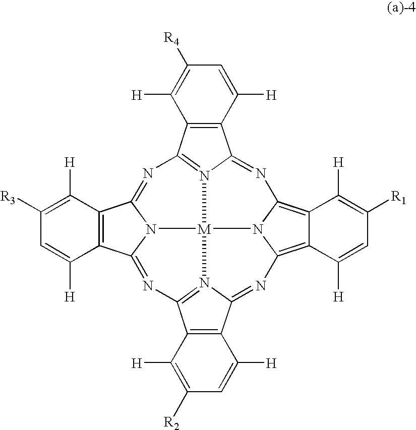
C12=C(C3=NC4=N5C(=NC6=C7C(=C8N6[M]56N3C1=NC1=N6C(=N8)C3=C1C([H])=C([R2])C=C3[H])C([H])=CC([R1])=C7[H])C1=C4C([H])=C([R4])C=C1[H])C([H])=C([R3])C=C2[H]
